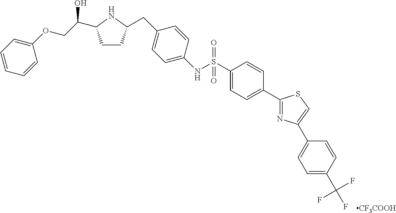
C1CC(CC2=CC=C(NS(C3=CC=C(C4=NC(C5=CC=C(C(F)(F)F)C=C5)=CS4)C=C3)(=O)=O)C=C2)NC1C(COC1=CC=CC=C1)O.[CF3COOH]
